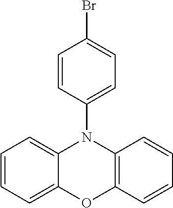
C1=CC=C2C(=C1)N(C1=CC=C(Br)C=C1)C1=C(C=CC=C1)O2
